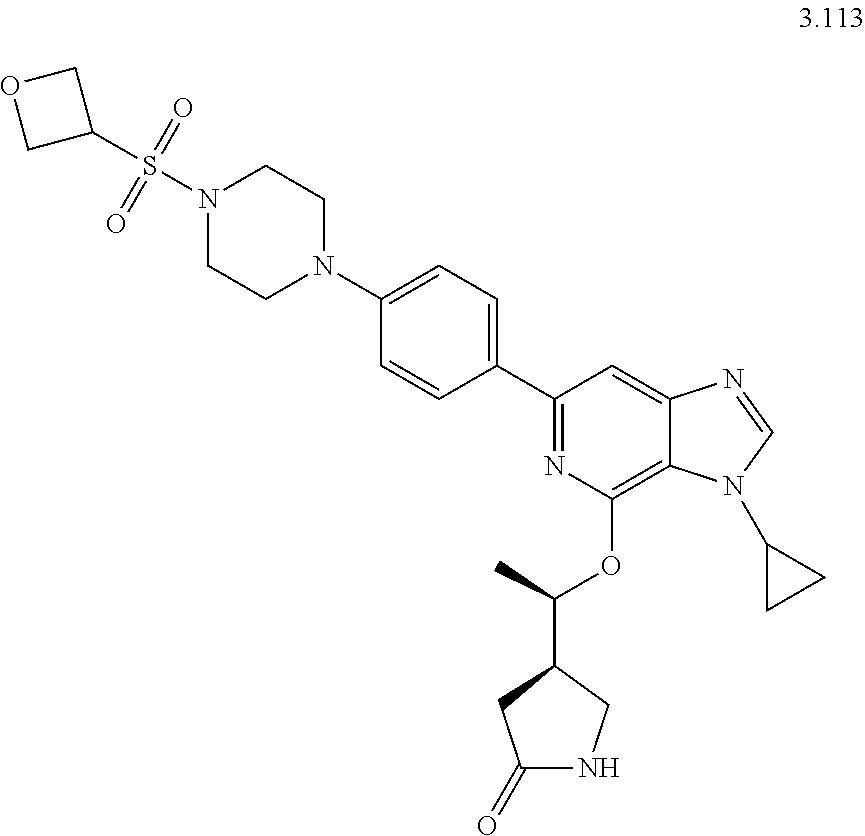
N1(S(=O)(=O)C2COC2)CCN(C2=CC=C(C3=NC(OC(C)C4CNC(=O)C4)=C4C(=C3)N=CN4C3CC3)C=C2)CC1
